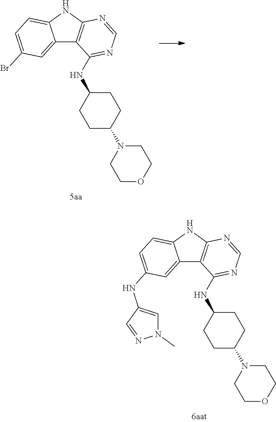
C12=CC(NC3=CN(C)N=C3)=CC=C1NC1=C2C(NC2CCC(N3CCOCC3)CC2)=NC=N1.C12=CC(Br)=CC=C1NC1=C2C(NC2CCC(N3CCOCC3)CC2)=NC=N1
